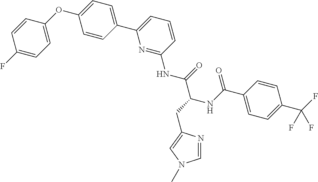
C1=CC(OC2=CC=C(C3=CC=CC(NC(C(CC4=CN(C)C=N4)NC(C4=CC=C(C(F)(F)F)C=C4)=O)=O)=N3)C=C2)=CC=C1F
